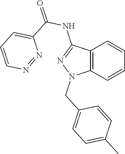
C12=C(C=CC=C1)N(CC1=CC=C(C)C=C1)N=C2NC(=O)C1=CC=CN=N1
